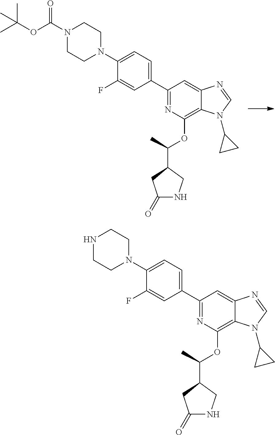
N1(C(OC(C)(C)C)=O)CCN(C2=CC=C(C3=NC(OC(C4CC(=O)NC4)C)=C4C(=C3)N=CN4C3CC3)C=C2F)CC1.N1CCN(C2=CC=C(C3=NC(OC(C4CC(=O)NC4)C)=C4C(=C3)N=CN4C3CC3)C=C2F)CC1
